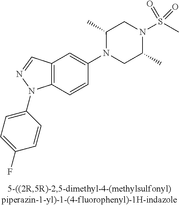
N1(C2=CC3=C(C=C2)N(C2=CC=C(F)C=C2)N=C3)CC(C)N(S(C)(=O)=O)CC1C
